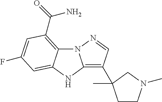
N12C3=C(C(=O)N)C=C(F)C=C3NC1=C(C1(C)CCN(C)C1)C=N2
